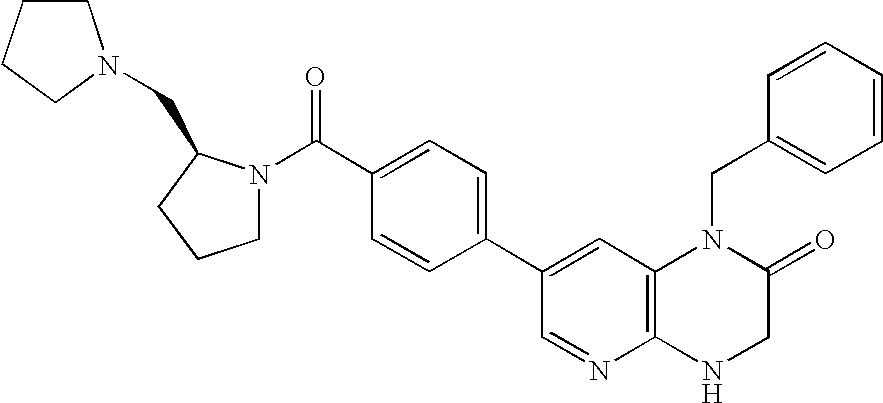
C(C1=CC=C(C2=CC3=C(N=C2)NCC(=O)N3CC2=CC=CC=C2)C=C1)(=O)N1CCCC1CN1CCCC1
